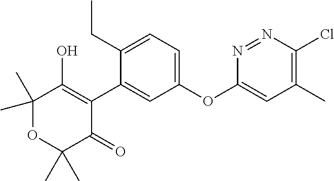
C1(C2=CC(OC3=CC(C)=C(Cl)N=N3)=CC=C2CC)=C(O)C(C)(C)OC(C)(C)C1=O
